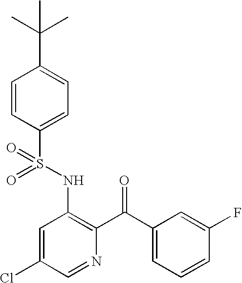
O=S(NC1=C(C(=O)C2=CC=CC(F)=C2)N=CC(Cl)=C1)(=O)C1=CC=C(C(C)(C)C)C=C1
